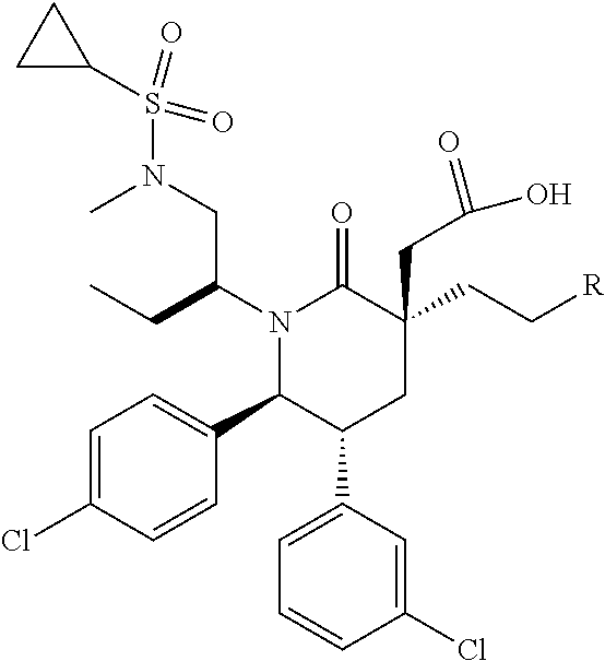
N1(C(CC)CN(S(C2CC2)(=O)=O)C)C(C2=CC=C(Cl)C=C2)C(C2=CC=CC(Cl)=C2)CC(CC[R])(CC(O)=O)C1=O
